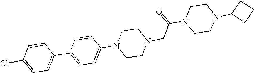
C1=CC(N2CCN(CC(N3CCN(C4CCC4)CC3)=O)CC2)=CC=C1C1=CC=C(Cl)C=C1
